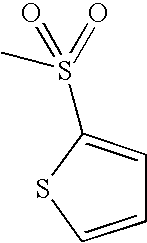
CS(C1=CC=CS1)(=O)=O
